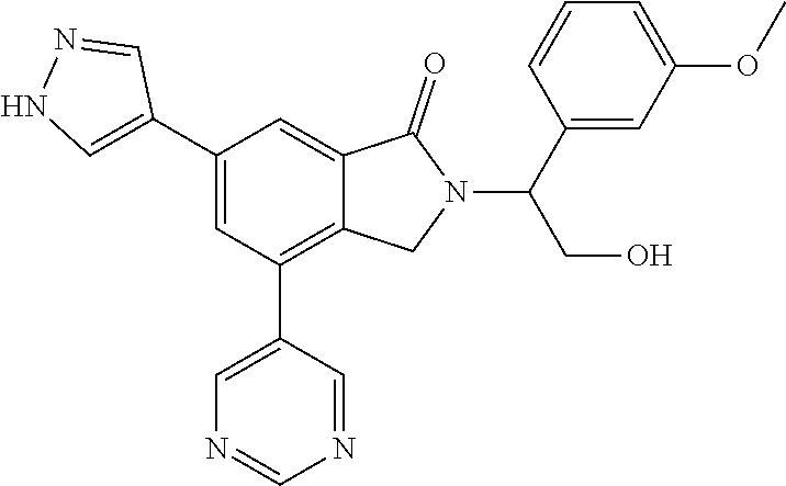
C1(C2=CNN=C2)=CC(C2=CN=CN=C2)=C2C(=C1)C(=O)N(C(C1=CC(OC)=CC=C1)CO)C2
